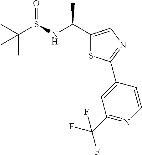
C1(C(NS(C(C)(C)C)=O)C)=CN=C(C2=CC(C(F)(F)F)=NC=C2)S1
